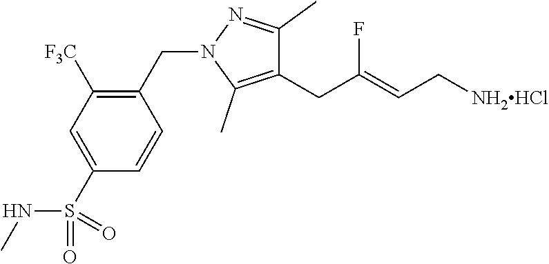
C1(CN2C(C)=C(CC(=CC[NH2HCl])F)C(C)=N2)=C([F3C])C=C(S(=O)(NC)=O)C=C1
